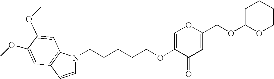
C1=C(OCCCCCN2C=CC3=C2C=C(OC)C(OC)=C3)C(=O)C=C(COC2CCCCO2)O1
